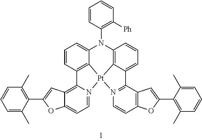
C1=CC2=C3C(=C1)N(C1=C([Ph])C=CC=C1)C1=C4C(=CC=C1)C1=N(C=CC5=C1C=C(C1=C(C)C=CC=C1C)O5)[Pt]34N1=CC=C3C(=C21)C=C(C1=C(C)C=CC=C1C)O3
